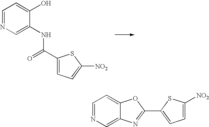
C1=NC=C(NC(C2=CC=C([NO2])S2)=O)C(O)=C1.C1=NC=C2C(=C1)OC(C1=CC=C([NO2])S1)=N2
